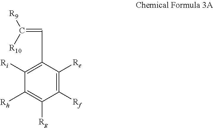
C1([Rf])=C([Re])C(C=C([R9])[R10])=C([Ri])C([Rh])=C1[Rg]
